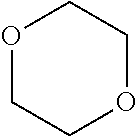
O1CCOCC1
